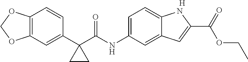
C1(C2(C(NC3=CC=C4C(=C3)C=C(C(=O)OCC)N4)=O)CC2)=CC2=C(C=C1)OCO2.[H]
